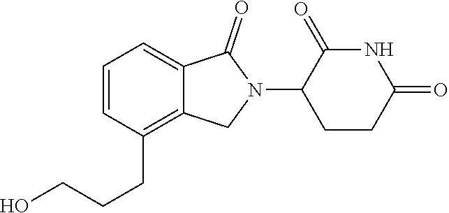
C1=CC(CCCO)=C2C(=C1)C(=O)N(C1C(=O)NC(=O)CC1)C2
